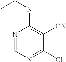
N1=CN=C(Cl)C([CN])=C1NCC
